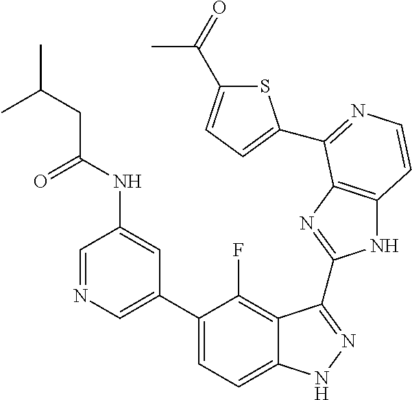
C1=C(C2=CC=C3C(=C2F)C(C2=NC4=C(N2)C=CN=C4C2=CC=C(C(C)=O)S2)=NN3)C=C(NC(=O)CC(C)C)C=N1
